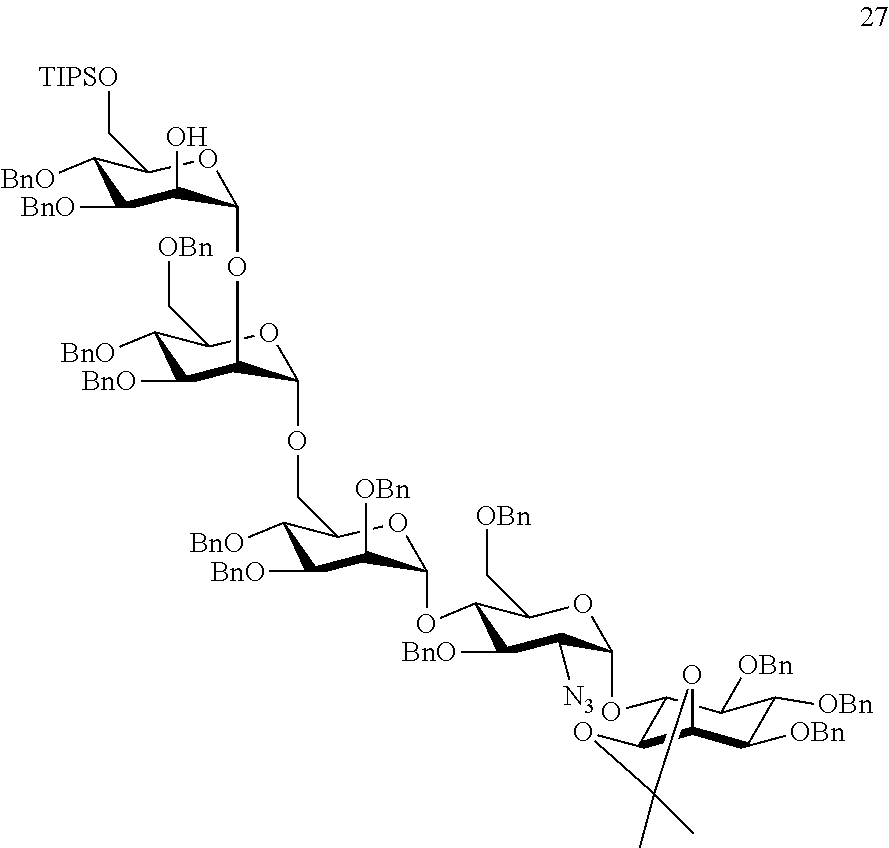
C1([BnO])C([BnO])C(O)C(OC2C([BnO])C([BnO])C(C[OBn])OC2OCC2C([BnO])C([BnO])C([OBn])C(OC3C([BnO])C([N3])C(OC4C5C(C([OBn])C([OBn])C4[OBn])OC(C)(C)O5)OC3C[OBn])O2)OC1C[TIPSO]
